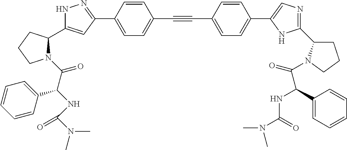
N1C(C2N(C(C(NC(N(C)C)=O)C3=CC=CC=C3)=O)CCC2)=CC(C2=CC=C(C#CC3=CC=C(C4=CN=C(C5CCCN5C(=O)C(C5=CC=CC=C5)NC(=O)N(C)C)N4)C=C3)C=C2)=N1
